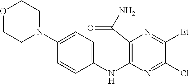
C1(NC2=C(C(N)=O)N=C([Et])C(Cl)=N2)=CC=C(N2CCOCC2)C=C1
